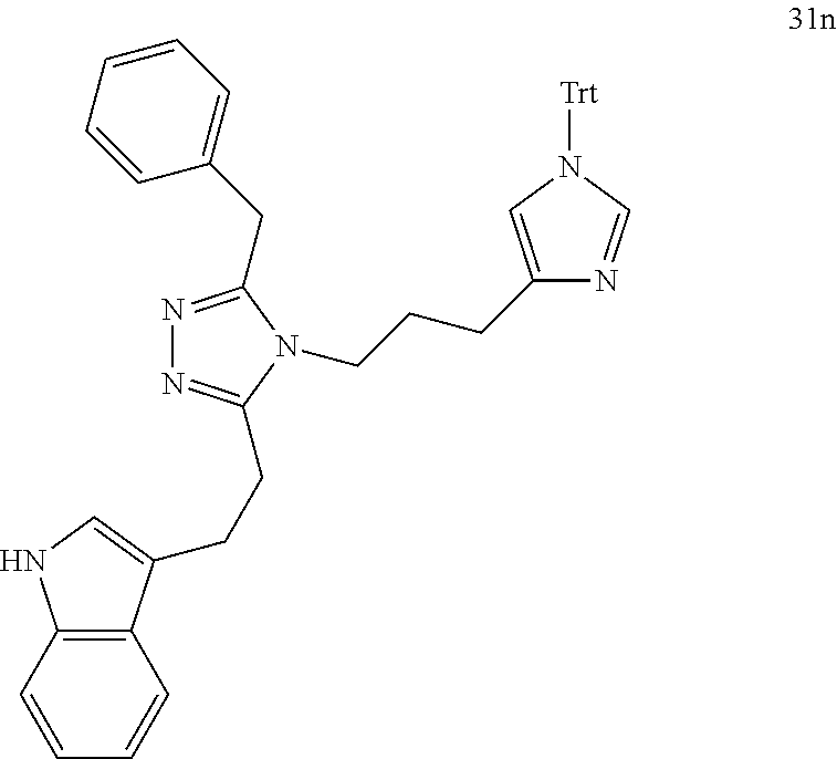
N1=C(CC2=CC=CC=C2)N(CCCC2=CN([Trt])C=N2)C(CCC2=CNC3=C2C=CC=C3)=N1
